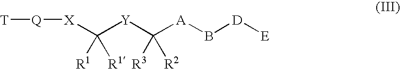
[T][Q][X]C([Y]C([A]B[D][E])([R3])[R2])([R1])[R1]
